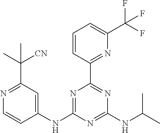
N1=C(C(C)([CN])C)C=C(NC2=NC(C3=NC(C(F)(F)F)=CC=C3)=NC(NC(C)C)=N2)C=C1
